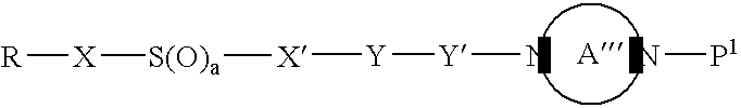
[A].N[P1].N[Y][Y][X][S(O)a][X][R]
